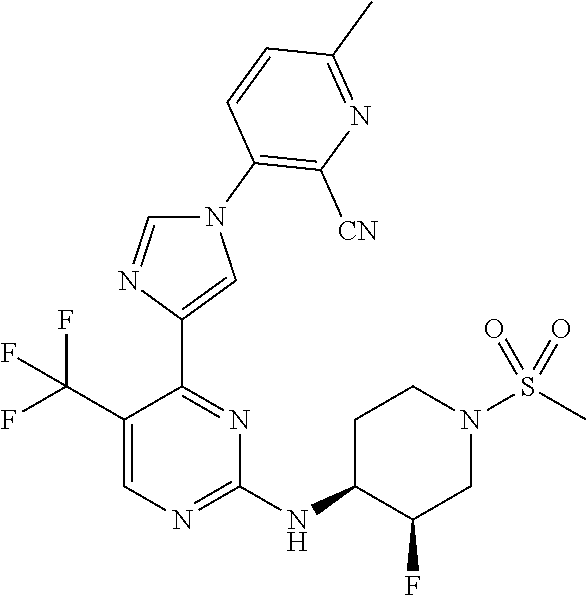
C1(C(F)(F)F)=CN=C(NC2C(F)CN(S(C)(=O)=O)CC2)N=C1C1=CN(C2=C([CN])N=C(C)C=C2)C=N1
